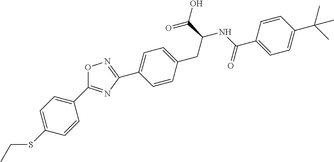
C1(C2=NC(C3=CC=C(CC(C(=O)O)NC(C4=CC=C(C(C)(C)C)C=C4)=O)C=C3)=NO2)=CC=C(SCC)C=C1
